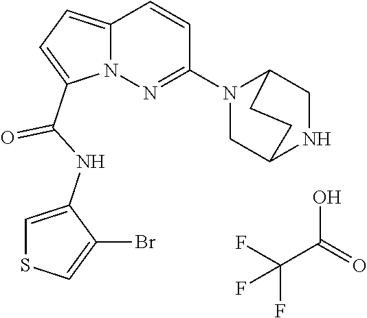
FC(F)(C(O)=O)F.N12C(=CC=C1C(NC1=CSC=C1Br)=O)C=CC(N1CC3NCC1CC3)=N2
